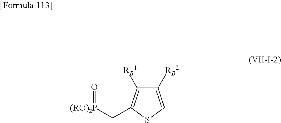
C1([RB2])=CSC(C[(RO)2P]=O)=C1[RB1]
